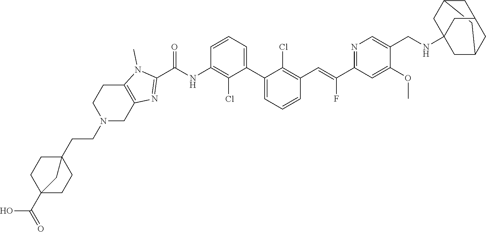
C12CC3CC(NCC4=CN=C(C(=CC5=C(Cl)C(C6=CC=CC(NC(C7=NC8=C(N7C)CCN(CCC79CCC(C(O)=O)(CC7)C9)C8)=O)=C6Cl)=CC=C5)F)C=C4OC)(CC(C3)C1)C2
